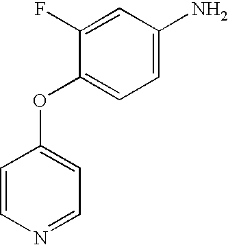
C1=C(N)C=C(F)C(OC2=CC=NC=C2)=C1
